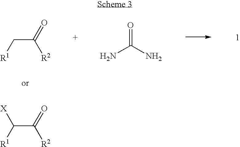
C(C[R1])([R2])=O.C(C([R1])[X])([R2])=O.O=C(N)N
